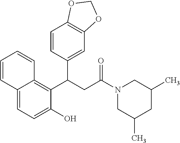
C12=CC=C(O)C(C(CC(N3CC(C)CC(C)C3)=O)C3=CC4=C(C=C3)OCO4)=C1C=CC=C2
